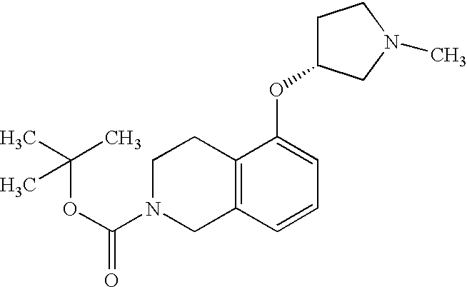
C12=C(C=CC=C1OC1CCN(C)C1)CN(C(=O)OC(C)(C)C)CC2
